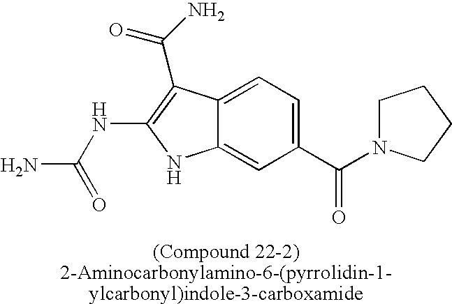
C12=CC=C(C(N3CCCC3)=O)C=C1NC(NC(N)=O)=C2C(=O)N
